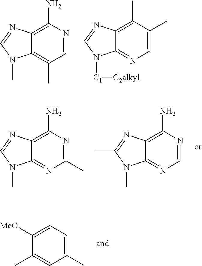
C12=NC(C)=NC(N)=C1N=CN2C.C12=NC=NC(N)=C1N=C(C)N2C.C1(C)=CC(C)=CC=C1[MeO].C12=C(C)C=NC(N)=C1N=CN2C.C12=NC=C(C)C(C)=C1N=CN2[C1][C2alkyl]
